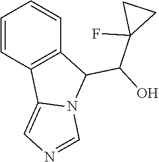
C1=CC2=C(C=C1)C(C(C1(F)CC1)O)N1C2=CN=C1
